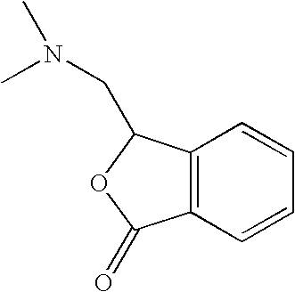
C12=C(C=CC=C1)C(CN(C)C)OC2=O
